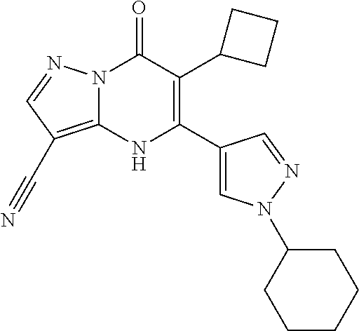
N12C(=C(C#N)C=N1)NC(C1=CN(C3CCCCC3)N=C1)=C(C1CCC1)C2=O
